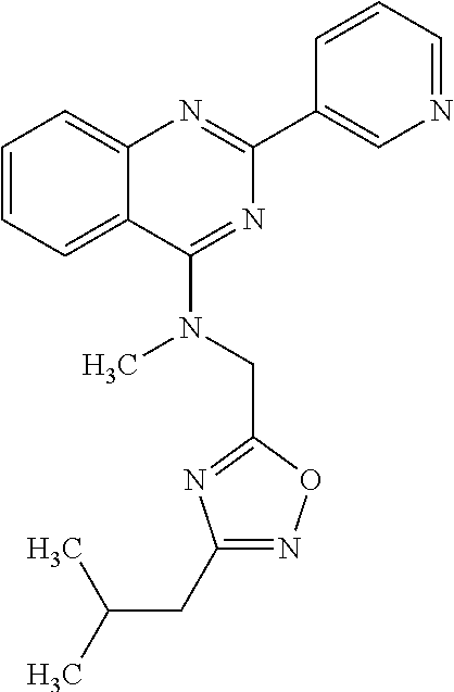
C1=CC=C2C(=C1)N=C(C1=CN=CC=C1)N=C2N(C)CC1=NC(CC(C)C)=NO1
